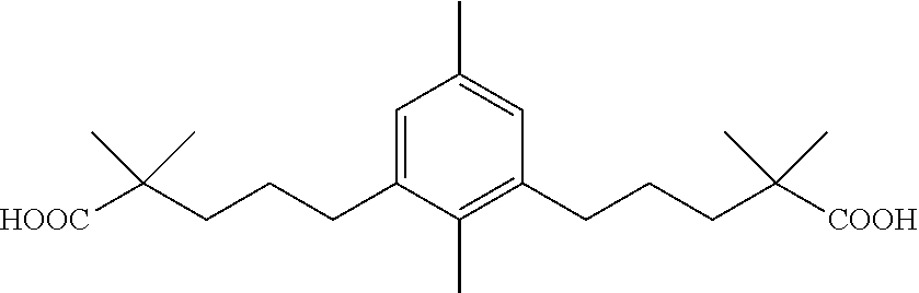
C1(C)=CC(CCCC(C)(C)[COOH])=C(C)C(CCCC(C)(C)[HOOC])=C1
